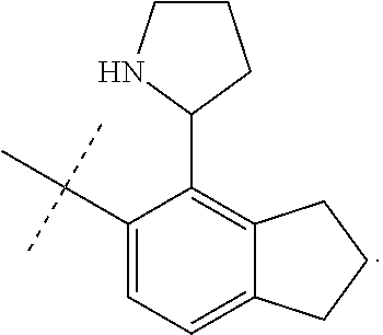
C1=C(C(C)(C)C)C(C2NCCC2)=C2C(=C1)CCC2
